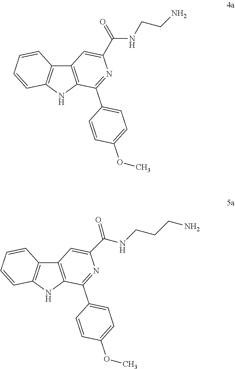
C12=C(NC3=C1C=CC=C3)C(C1=CC=C(OC)C=C1)=NC(C(NCCN)=O)=C2.C12=C(NC3=C1C=CC=C3)C(C1=CC=C(OC)C=C1)=NC(C(NCCCN)=O)=C2
